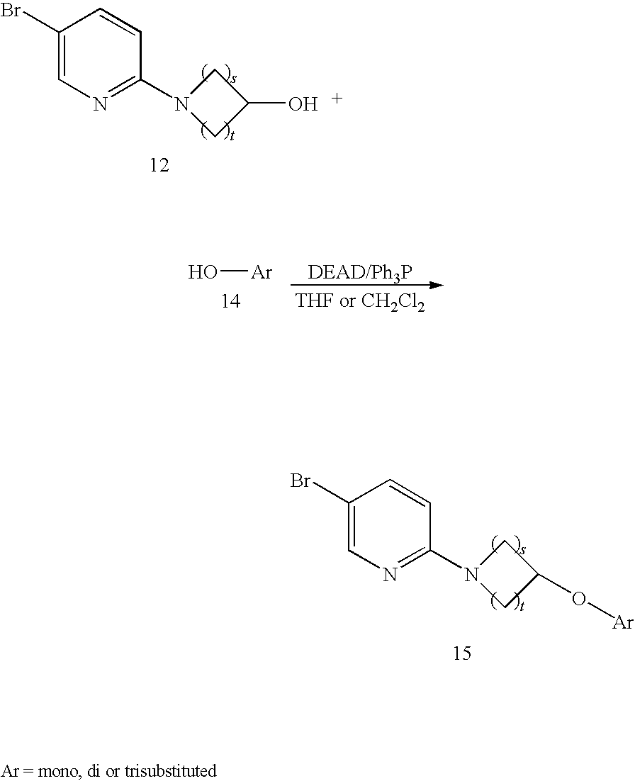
C1(Br)=CN=C(N2CC(O)C2)C=C1.O[Ar].[DEAD/Ph3P].[THF or CH2Cl2].C1(Br)=CN=C(N2CC(O[Ar])C2)C=C1
